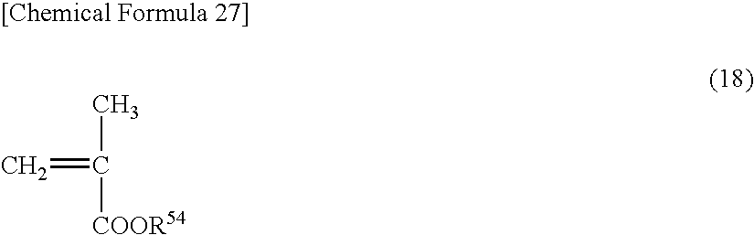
CC([COOR54])=C
